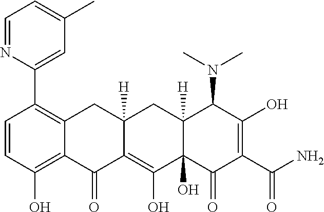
C1=CC(O)=C2C(=C1C1=CC(C)=CC=N1)CC1([H])C(=C(O)C3(O)C([H])(C1)C(N(C)C)C(O)=C(C(N)=O)C3=O)C2=O
